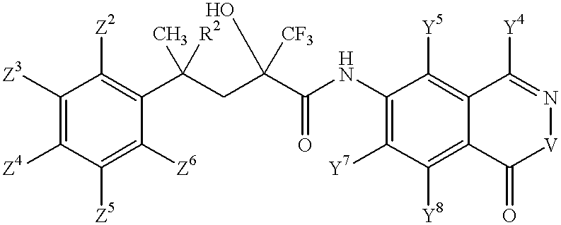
C1([Z3])=C([Z4])C([Z5])=C([Z6])C(C(CC(C(NC2=C([Y7])C([Y8])=C3C(=C2[Y5])C([Y4])=N[V]C3=O)=O)(O)[CF3])(C)[R2])=C1[Z2]
